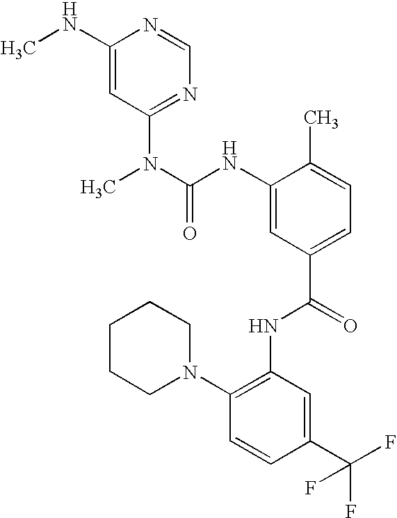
C1(NC)=CC(N(C)C(NC2=CC(C(NC3=C(N4CCCCC4)C=CC(C(F)(F)F)=C3)=O)=CC=C2C)=O)=NC=N1
